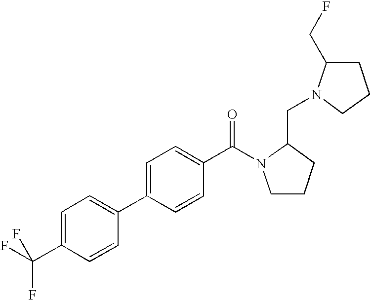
C1(C(F)(F)F)=CC=C(C2=CC=C(C(=O)N3CCCC3CN3C(CF)CCC3)C=C2)C=C1
